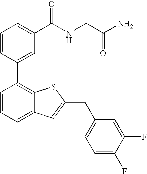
C1=CC(C2=C3C(=CC=C2)C=C(CC2=CC=C(F)C(F)=C2)S3)=CC(C(NCC(N)=O)=O)=C1
